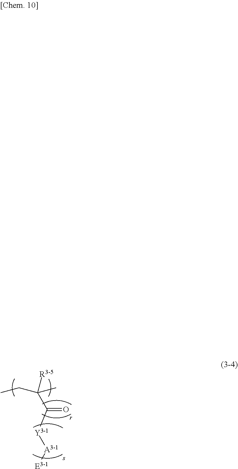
C(C)C([R3-5])(C)C([Y3-1][A3-1][E3-1])=O
